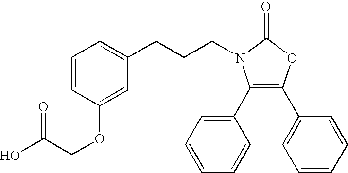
C(CN1C(C2=CC=CC=C2)=C(C2=CC=CC=C2)OC1=O)CC1=CC=CC(OCC(O)=O)=C1
